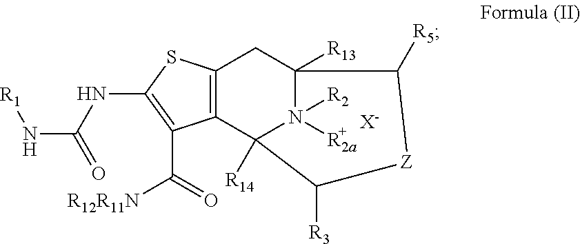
C12=C(C3([R14])N([R2])([R2a])C([R13])(C1)C([R5])[Z]C3[R3])C(C([R12R11N])=O)=C(NC(N[R1])=O)S2.[X-]
